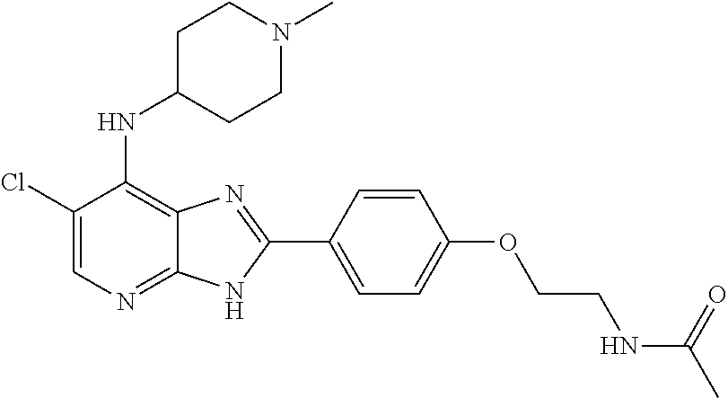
C1(Cl)=CN=C2C(=C1NC1CCN(C)CC1)N=C(C1=CC=C(OCCNC(C)=O)C=C1)N2
